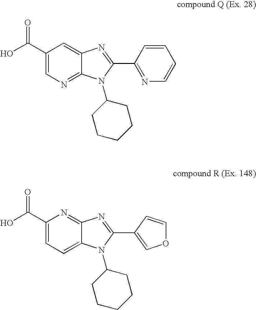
C12=CC(C(O)=O)=CN=C1N(C1CCCCC1)C(C1=NC=CC=C1)=N2.C12=NC(C(O)=O)=CC=C1N(C1CCCCC1)C(C1=COC=C1)=N2
